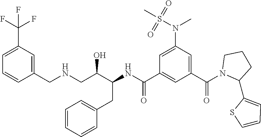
C1(CNCC(C(CC2=CC=CC=C2)NC(C2=CC(C(N3C(C4=CC=CS4)CCC3)=O)=CC(N(C)S(C)(=O)=O)=C2)=O)O)=CC(C(F)(F)F)=CC=C1
